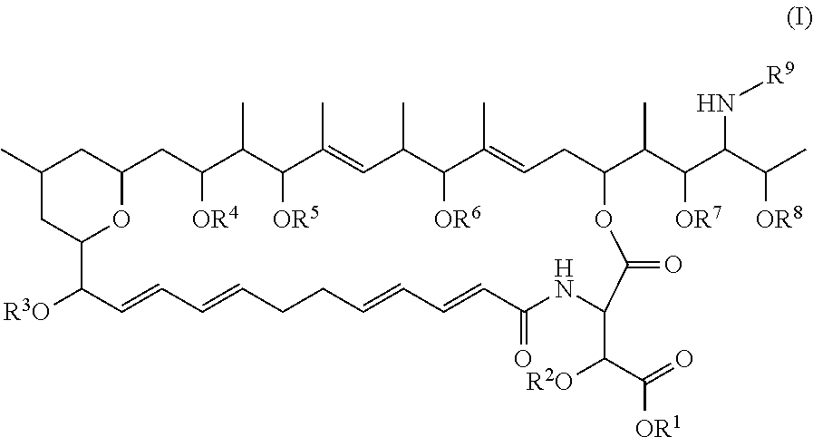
C1(C)CC2OC(C1)CC([OR4])C(C)C([OR5])C(C)=CC(C)C([OR6])C(C)=CCC(C(C(C(C(C)[OR8])N[R9])[OR7])C)OC(=O)C(C(C(=O)[OR1])[R2O])NC(=O)C=CC=CCCC=CC=CC2[R3O]
